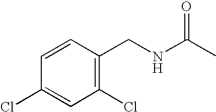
C1=CC(CNC(=O)C)=C(Cl)C=C1Cl
